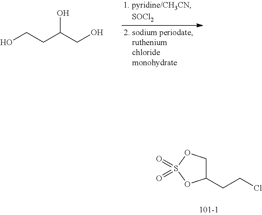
C1(CCCl)COS(=O)(=O)O1.OC(CO)CCO
